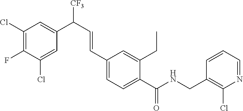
C1(Cl)=C(F)C(Cl)=CC(C(C=CC2=CC=C(C(NCC3=C(Cl)N=CC=C3)=O)C(CC)=C2)[CF3])=C1
